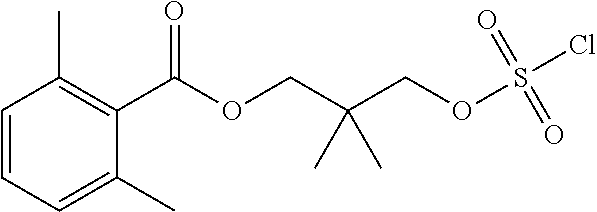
C1(C(OCC(COS(Cl)(=O)=O)(C)C)=O)=C(C)C=CC=C1C
